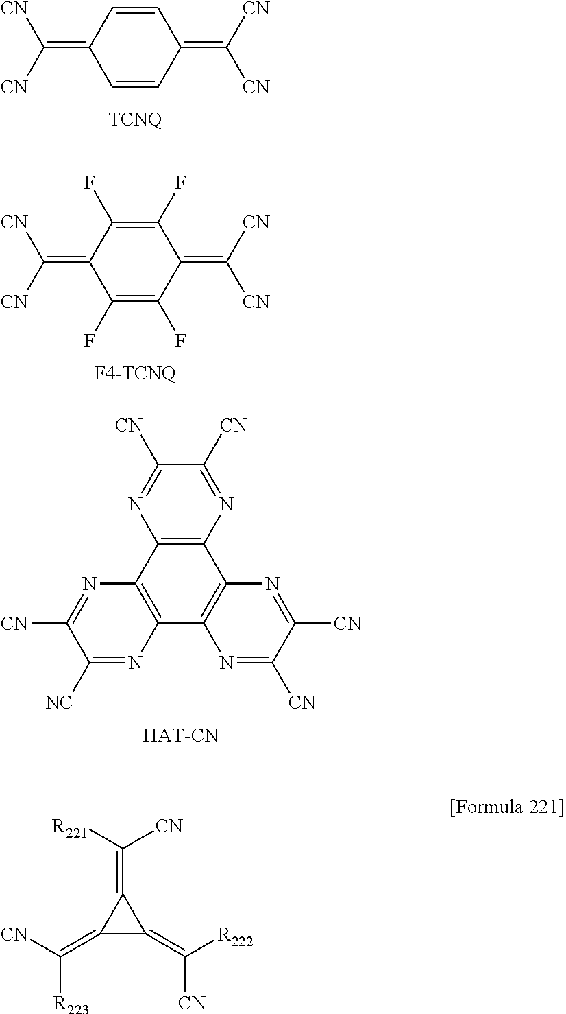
C1(=C([CN])[CN])C=CC(=C([CN])[CN])C=C1.C1(=C([CN])[CN])C(F)=C(F)C(=C([CN])[CN])C(F)=C1F.C12=C(C3=C(C4=C1N=C([NC])C([CN])=N4)N=C([CN])C([CN])=N3)N=C([CN])C([CN])=N2.C1(=C([CN])[R223])C(=C([R222])[CN])C1=C([R221])[CN]
